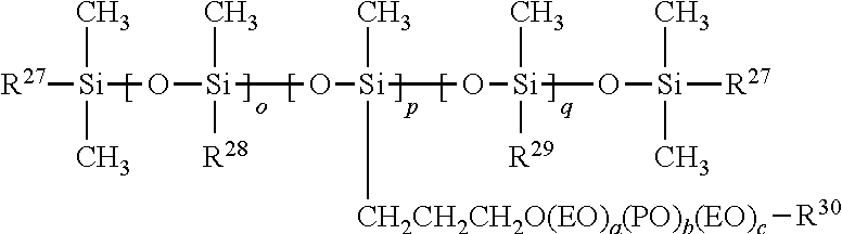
[R27][Si](C)(O[Si](O[Si](O[Si](O[Si]([R27])(C)C)([R29])C)(C)[CH2CH2CH2O(EO)a(PO)b(EO)c][R30])(C)[R28])C
